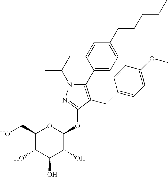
N1(C(C)C)C(C2=CC=C(CCCCC)C=C2)=C(CC2=CC=C(OC)C=C2)C(OC2OC(CO)C(O)C(O)C2O)=N1
